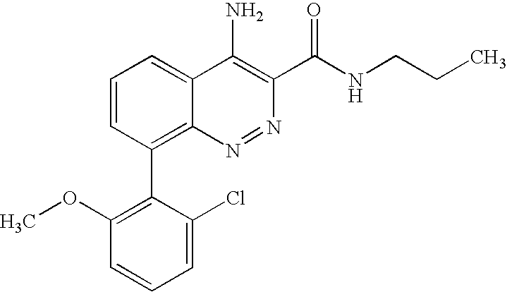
C1=CC(C2=C(OC)C=CC=C2Cl)=C2C(=C1)C(N)=C(C(NCCC)=O)N=N2
